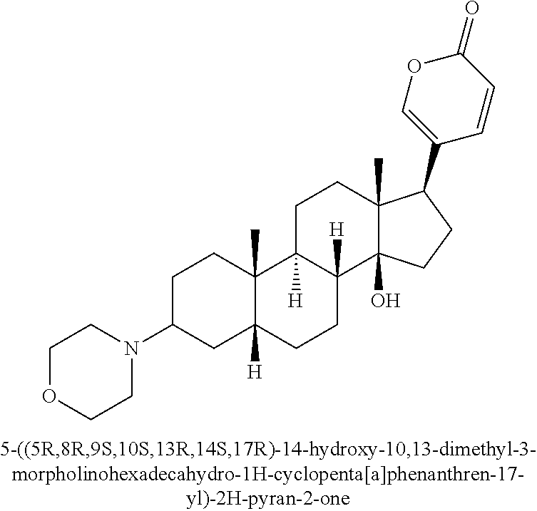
C1C(N2CCOCC2)CC2([H])C(C)(C1)C1([H])C([H])(CC2)C2(O)C(C)(CC1)C(C1=COC(=O)C=C1)CC2
